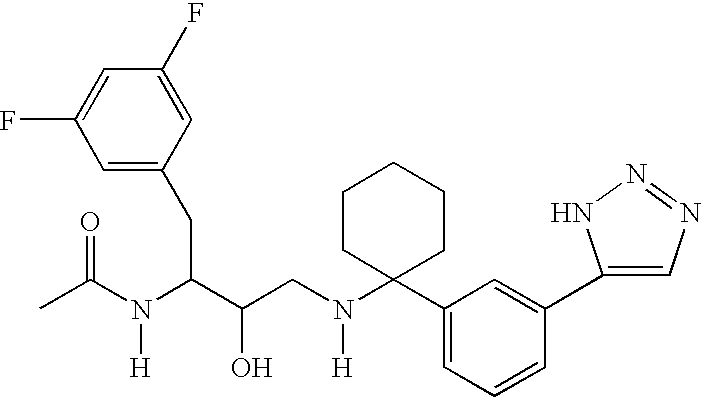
C1(F)=CC(F)=CC(CC(C(CN(C2(C3=CC=CC(C4=CN=NN4)=C3)CCCCC2)[H])O)N(C(C)=O)[H])=C1
